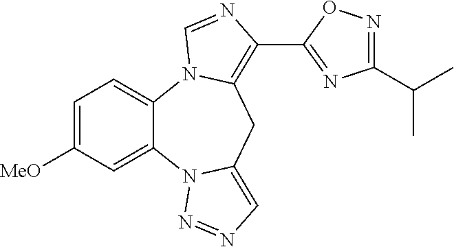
C1=C([MeO])C=C2C(=C1)N1C(=C(C3=NC(C(C)C)=NO3)N=C1)CC1=CN=NN21
